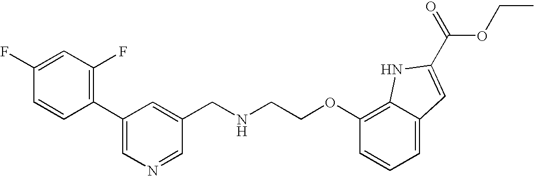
C1=CC(C2=CN=CC(CNCCOC3=C4C(=CC=C3)C=C(C(OCC)=O)N4)=C2)=C(F)C=C1F
